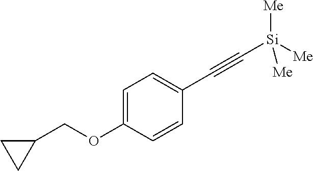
C1=C(OCC2CC2)C=CC(C#C[Si]([Me])([Me])[Me])=C1
